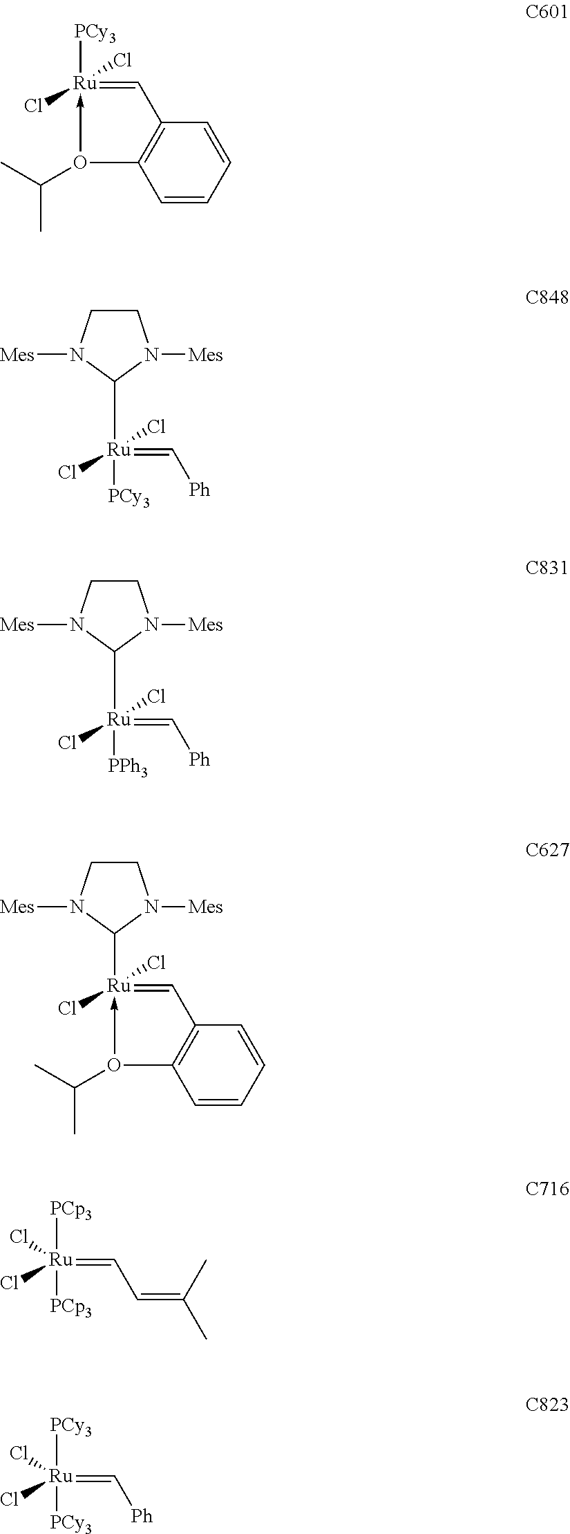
[PCy3][Ru]1(Cl)(Cl)-O(C(C)C)C2=C(C=1)C=CC=C2.C1CN([Mes])C([Ru](=C[Ph])(Cl)(Cl)[PCy3])N1[Mes].C1CN([Mes])C([Ru](=C[Ph])(Cl)(Cl)[PPh3])N1[Mes].C1CN([Mes])C([Ru]2(Cl)(Cl)-O(C(C)C)C3=C(C=2)C=CC=C3)N1[Mes].[PCp3][Ru](=CC=C(C)C)(Cl)(Cl)[PCp3].[PCy3][Ru](=C[Ph])(Cl)(Cl)[PCy3]
